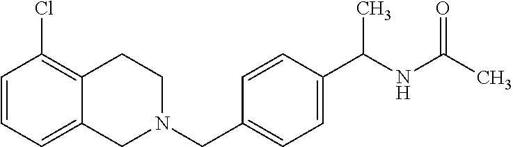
C1=CC=C2C(=C1Cl)CCN(CC1=CC=C(C(NC(C)=O)C)C=C1)C2
